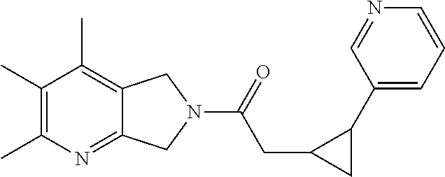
C1(C)=C(C)N=C2C(=C1C)CN(C(=O)CC1CC1C1=CC=CN=C1)C2
